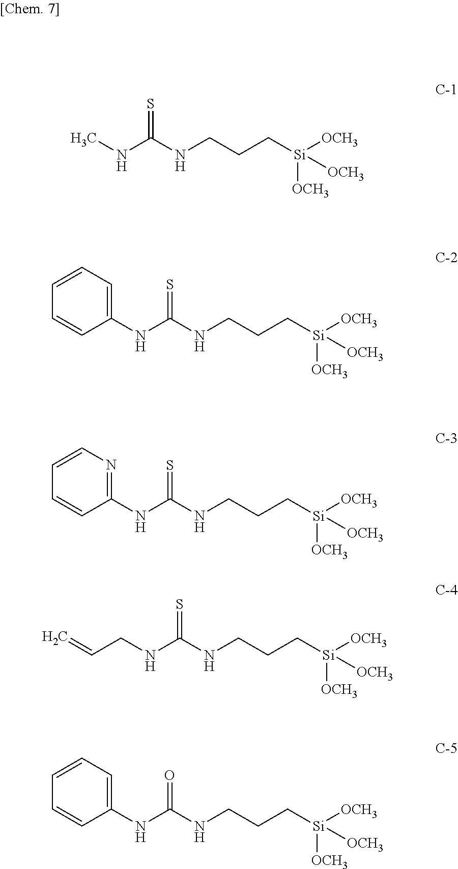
CNC(NCCC[Si]([OCH3])([OCH3])[OCH3])=S.C1(NC(NCCC[Si]([OCH3])([OCH3])[OCH3])=S)=CC=CC=C1.C1(NC(NCCC[Si]([OCH3])([OCH3])[OCH3])=S)=NC=CC=C1.C(NC(NCCC[Si]([OCH3])([OCH3])[OCH3])=S)C=C.C1(NC(NCCC[Si]([OCH3])([OCH3])[OCH3])=O)=CC=CC=C1
